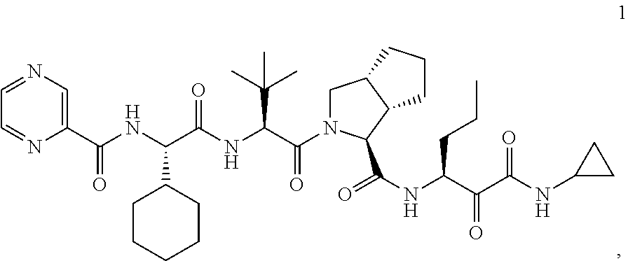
C1(C(NC(C(NC(C(N2CC3C(C2C(=O)NC(C(C(NC2CC2)=O)=O)CCC)CCC3)=O)C(C)(C)C)=O)C2CCCCC2)=O)=CN=CC=N1
